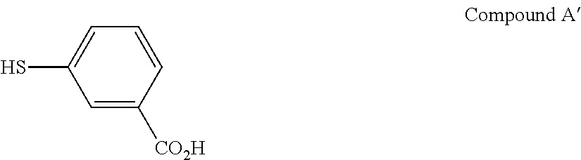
C1=C([CO2H])C=CC=C1S
